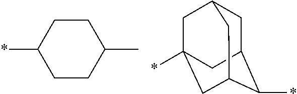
C1CC(C)CCC1*.C1C2C(*)C3CC(*)(CC1C3)C2
